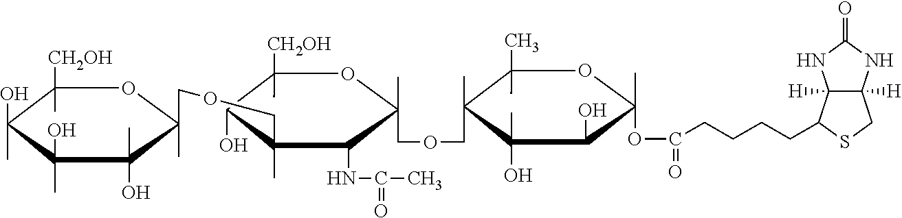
C12([H])C([H])(C(CCCCC(=O)OC3(C)C(O)C(O)(C)C(C)(COCC4(C)C(NC(C)=O)C(C)(CCOCC5(C)C(C)(O)C(C)(O)C(O)(C)C([CH2OH])(C)O5)C(O)C([CH2OH])(C)O4)C(C)(C)O3)SC1)NC(=O)N2
